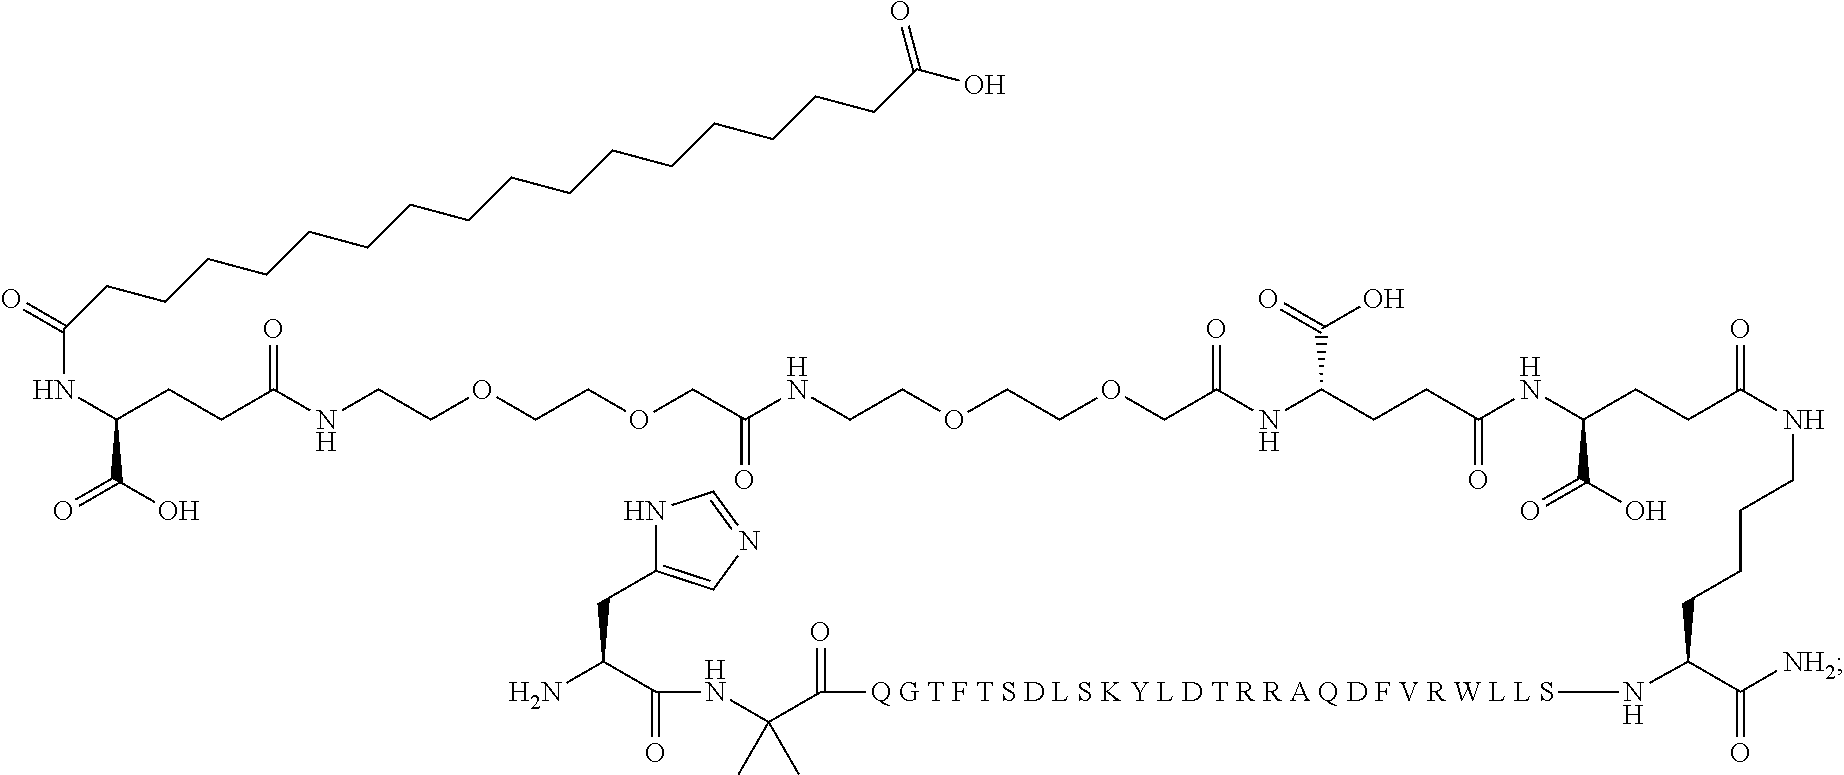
[Q G T F T S D L S K Y L D T R R A Q D F V R W L L S](NC(C([NH2])=O)CCCCNC(=O)CCC(NC(CCC(NC(COCCOCCNC(COCCOCCNC(CCC(NC(=O)CCCCCCCCCCCCCCCCC(O)=O)C(O)=O)=O)=O)=O)C(=O)O)=O)C(O)=O)C(C(NC(C(N)CC1=CN=CN1)=O)(C)C)=O
